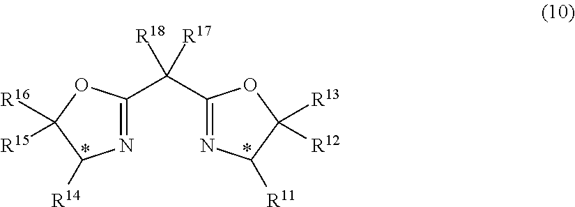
N1=C(C(C2=NC([R11])C([R13])([R12])O2)([R18])[R17])OC([R16])([R15])C1[R14]
